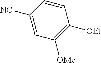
C1([NC])=CC([OMe])=C([OEt])C=C1
